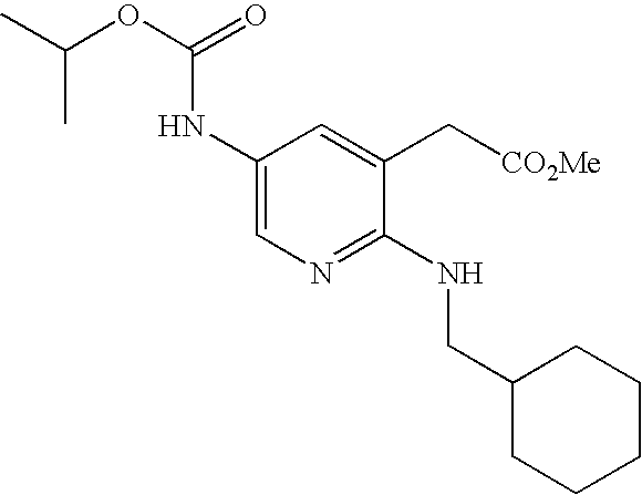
C1(NC(OC(C)C)=O)=CN=C(NCC2CCCCC2)C(C[CO2Me])=C1
